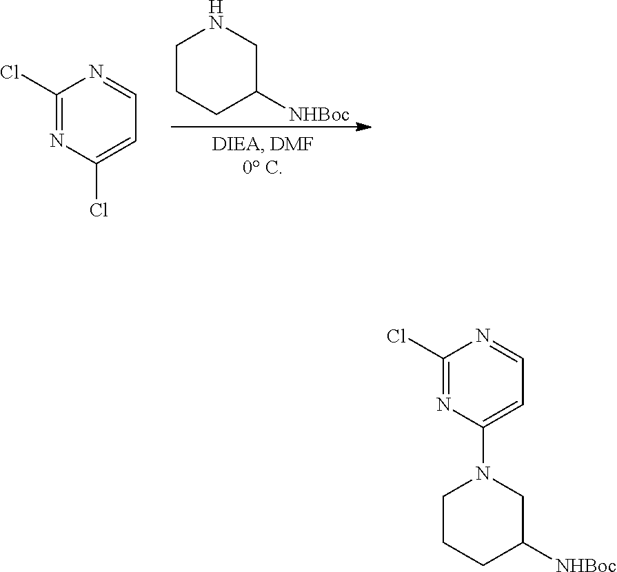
C1CCC([NHBoc])CN1.C1(Cl)=NC(Cl)=CC=N1.C1(Cl)=NC(N2CCCC([NHBoc])C2)=CC=N1
